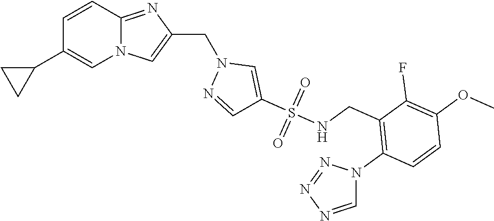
N12C(=NC(CN3N=CC(S(NCC4=C(N5N=NN=C5)C=CC(OC)=C4F)(=O)=O)=C3)=C1)C=CC(C1CC1)=C2
